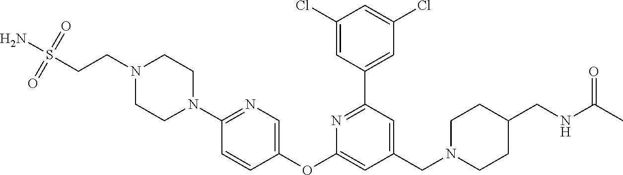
C1(Cl)=CC(C2=NC(OC3=CN=C(N4CCN(CCS(=O)(=O)N)CC4)C=C3)=CC(CN3CCC(CNC(C)=O)CC3)=C2)=CC(Cl)=C1
